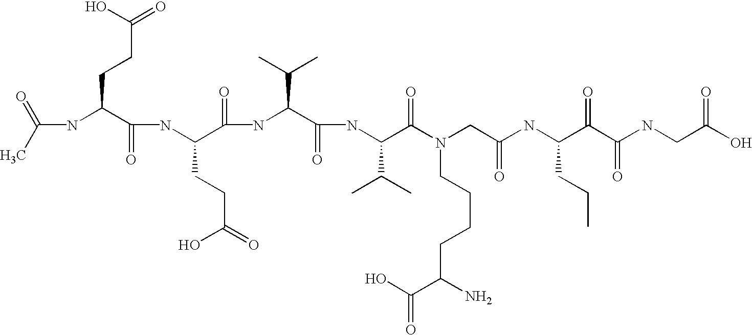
C(NC(C(NC(C(=O)NC(C(=O)NC(C(=O)N(CC(=O)NC(C(C(NCC(=O)O)=O)=O)CCC)CCCCC(N)C(O)=O)C(C)C)C(C)C)CCC(=O)O)=O)CCC(=O)O)(C)=O
